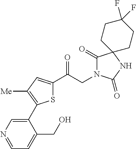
S1C(C(CN2C(=O)C3(NC2=O)CCC(F)(F)CC3)=O)=CC([Me])=C1C1=CN=CC=C1CO
